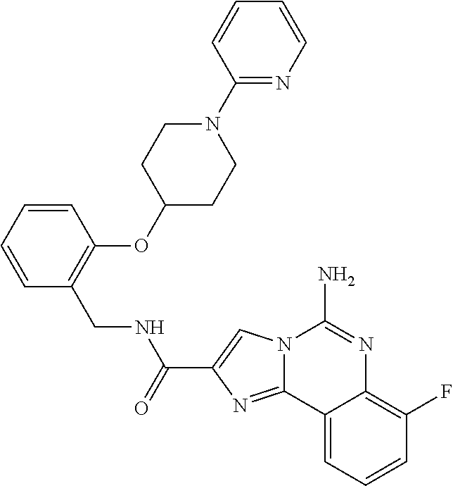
N12C(=NC(C(=O)NCC3=C(OC4CCN(C5=NC=CC=C5)CC4)C=CC=C3)=C1)C1=CC=CC(F)=C1N=C2N
